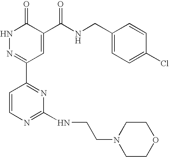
N1N=C(C2=NC(NCCN3CCOCC3)=NC=C2)C=C(C(NCC2=CC=C(Cl)C=C2)=O)C1=O
